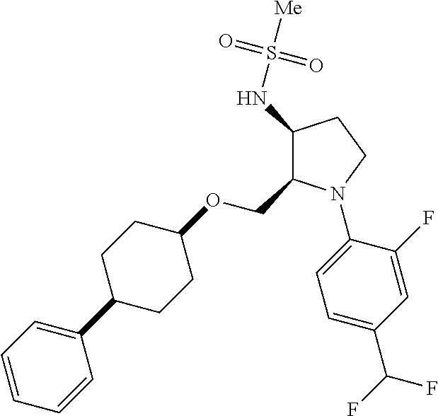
C1(NS([Me])(=O)=O)C(COC2CCC(C3=CC=CC=C3)CC2)N(C2=CC=C(C(F)F)C=C2F)CC1
